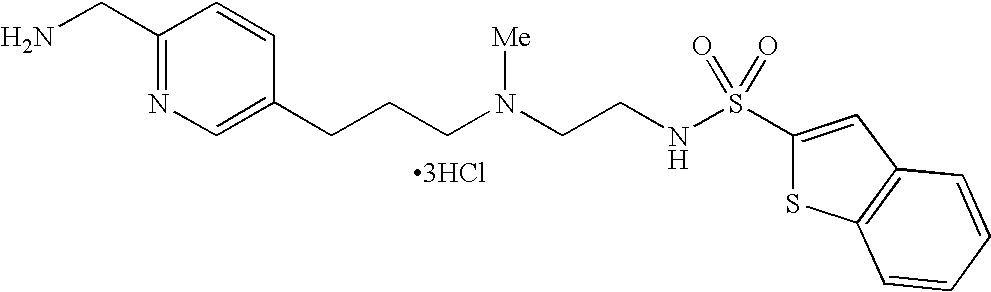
C1(CN)=NC=C(CCCN(CCNS(C2=CC3=C(S2)C=CC=C3)(=O)=O)[Me])C=C1.[3HCl]
